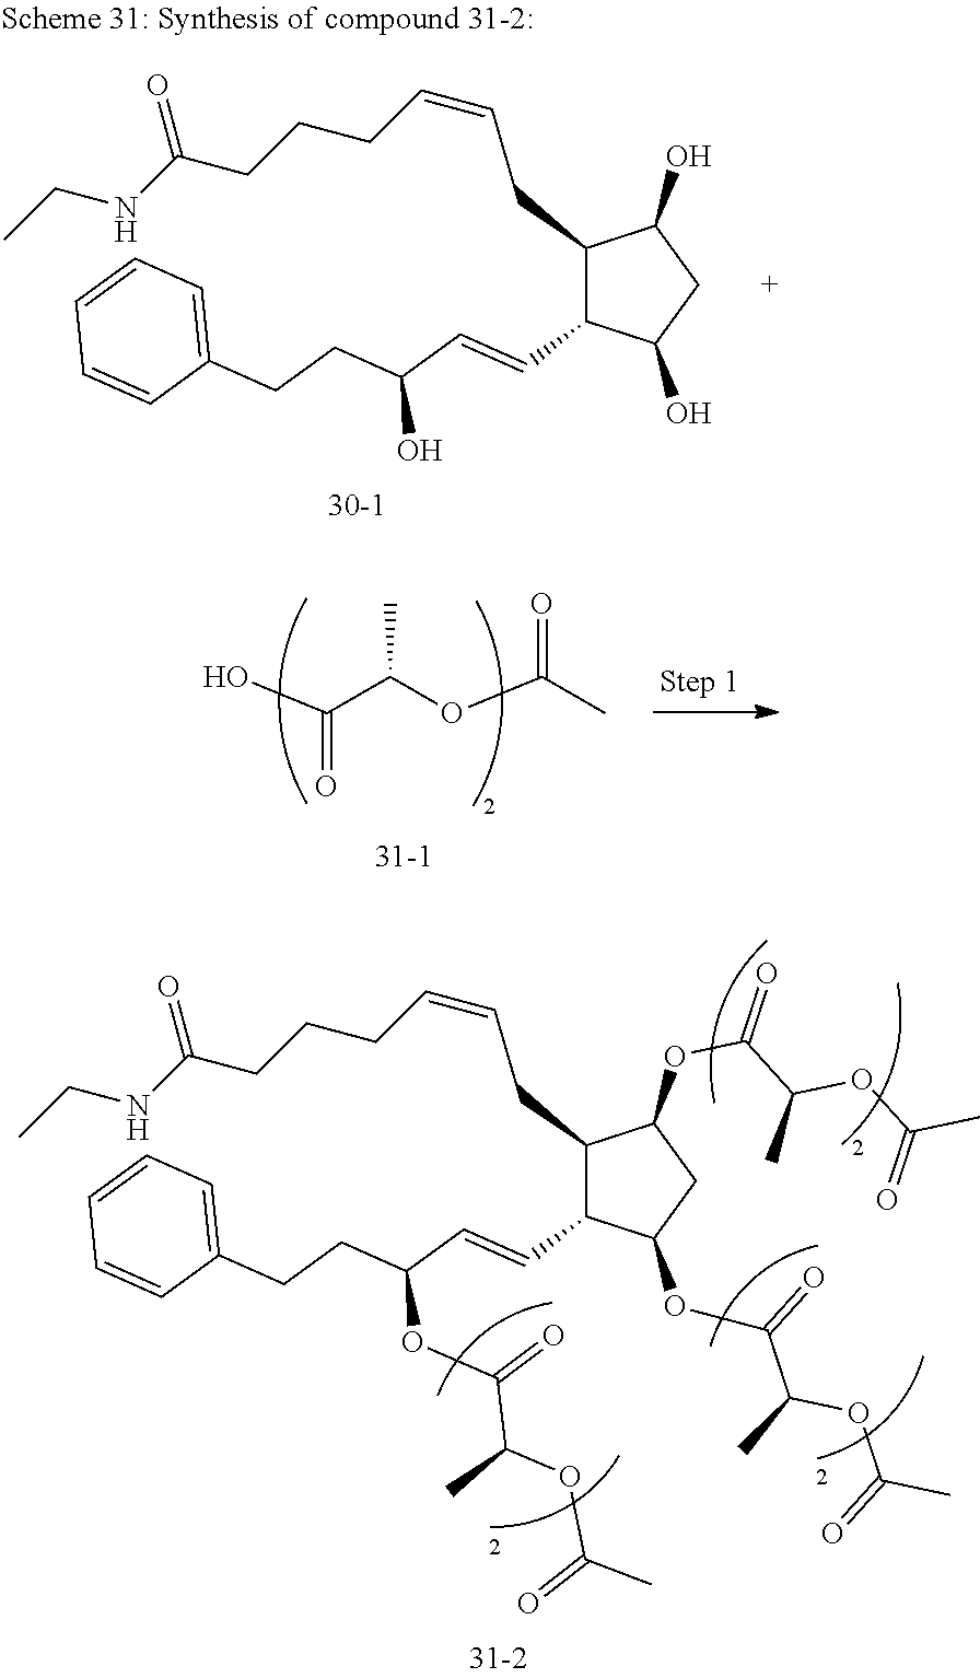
C1(CC=CCCCC(NCC)=O)C(C=CC(CCC2=CC=CC=C2)O)C(O)CC1O.OC(C(OC(C)=O)C)=O.C1(CC=CCCCC(NCC)=O)C(C=CC(CCC2=CC=CC=C2)OC(=O)C(C)OC(C)=O)C(OC(=O)C(OC(=O)C)C)CC1OC(=O)C(OC(C)=O)C
